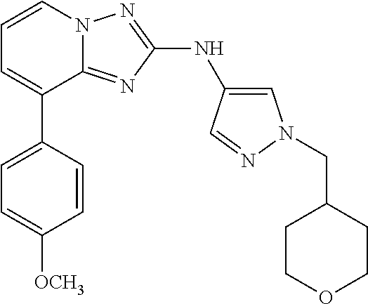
C1=C(C2=CC=CN3C2=NC(NC2=CN(CC4CCOCC4)N=C2)=N3)C=CC([OCH3])=C1
